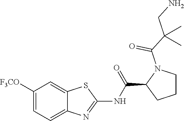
C1([F3CO])=CC=C2C(=C1)SC(NC(C1CCCN1C(=O)C(CN)(C)C)=O)=N2
